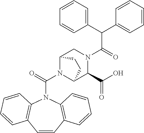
C(N1C2C(C(O)=O)N(C(C(C3=CC=CC=C3)C3=CC=CC=C3)=O)CC1CC2)(=O)N1C2=C(C=CC3=C1C=CC=C3)C=CC=C2
